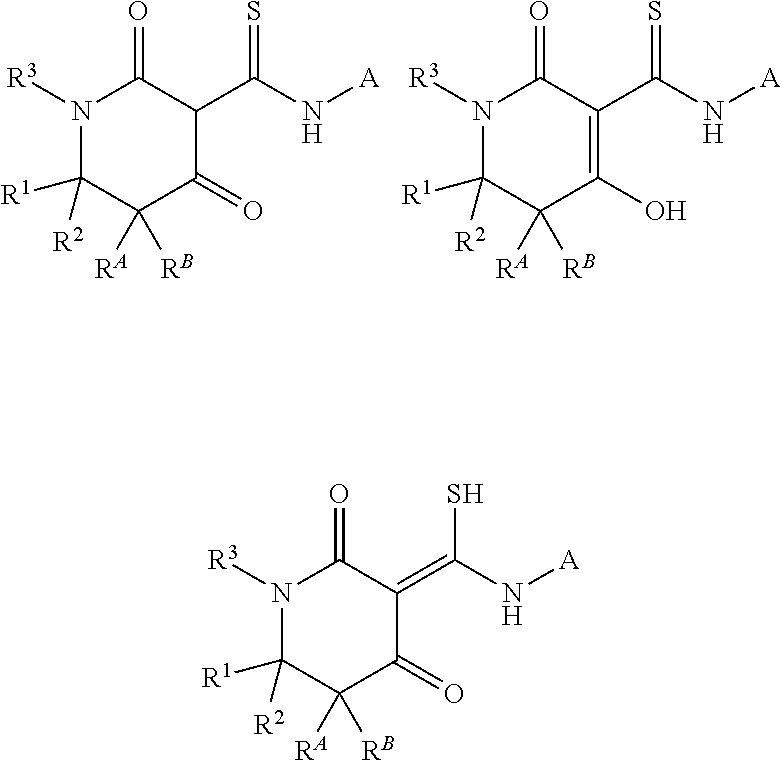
N1([R3])C([R1])([R2])C([RA])([RB])C(=O)C(C(N[A])=S)C1=O.N1([R3])C([R1])([R2])C([RA])([RB])C(O)=C(C(N[A])=S)C1=O.N1([R3])C([R1])([R2])C([RA])([RB])C(=O)C(=C(N[A])S)C1=O
